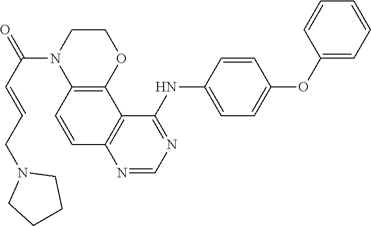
C1CN(CC=CC(N2C3=C(OCC2)C2=C(N=CN=C2NC2=CC=C(OC4=CC=CC=C4)C=C2)C=C3)=O)CC1
